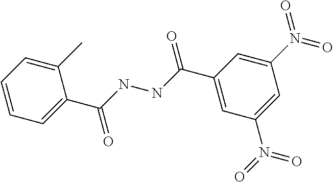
C1=CC=C(C(=O)NNC(=O)C2=CC(N(=O)=O)=CC(N(=O)=O)=C2)C(C)=C1
